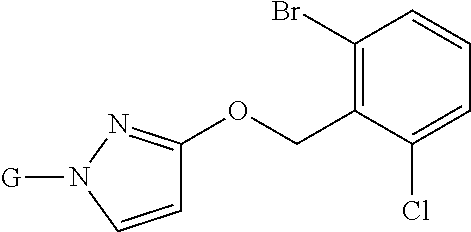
C1=CN([G])N=C1OCC1=C(Br)C=CC=C1Cl
